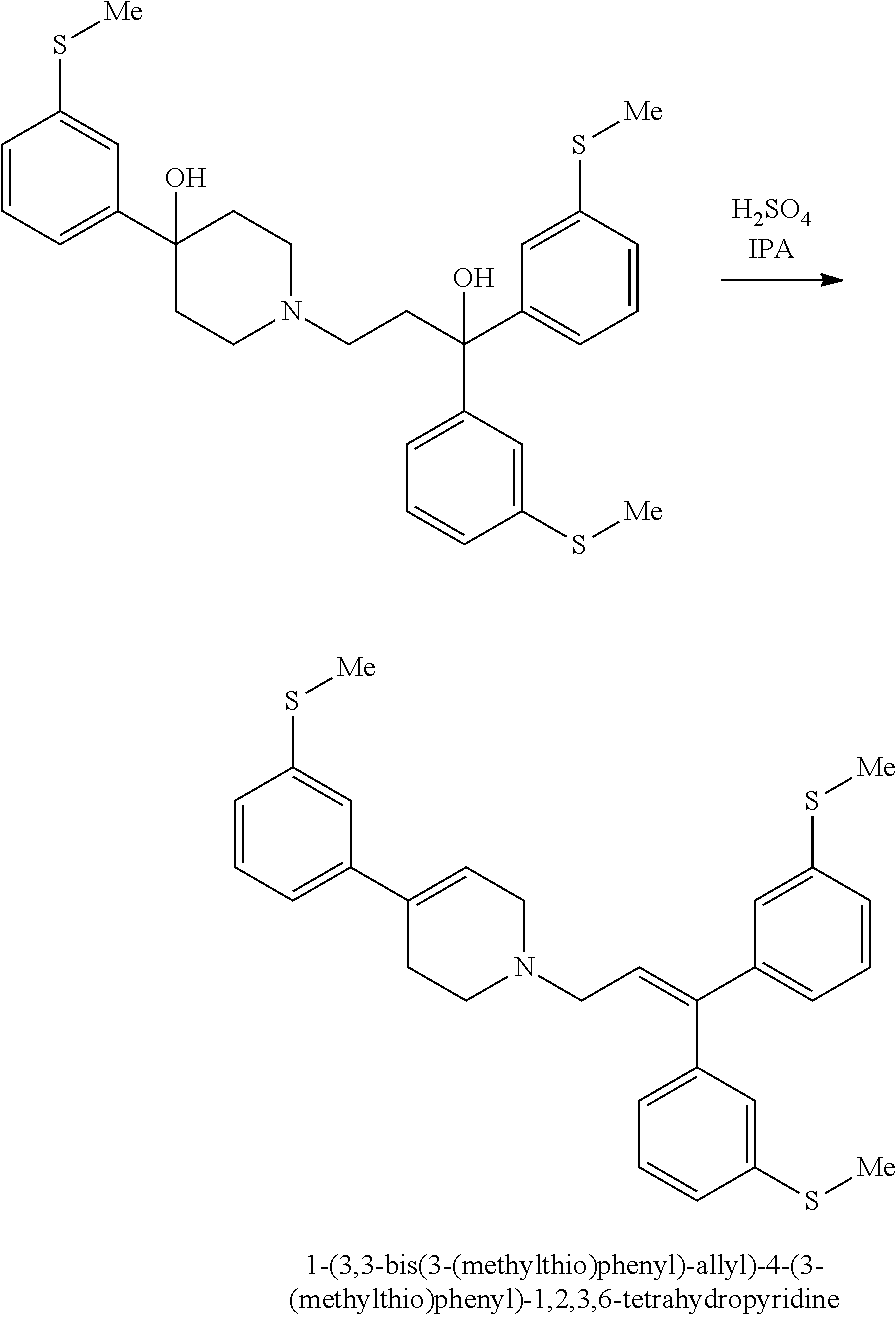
C1=CC=C(C2(O)CCN(CCC(C3=CC=CC(S[Me])=C3)(C3=CC=CC(S[Me])=C3)O)CC2)C=C1S[Me].C1=CC=C(C2=CCN(CC=C(C3=CC=CC(S[Me])=C3)C3=CC=CC(S[Me])=C3)CC2)C=C1S[Me]
